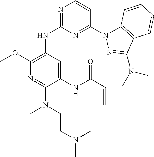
C1(NC2=NC=CC(N3C4=C(C(N(C)C)=N3)C=CC=C4)=N2)=C(OC)N=C(N(C)CCN(C)C)C(NC(C=C)=O)=C1
